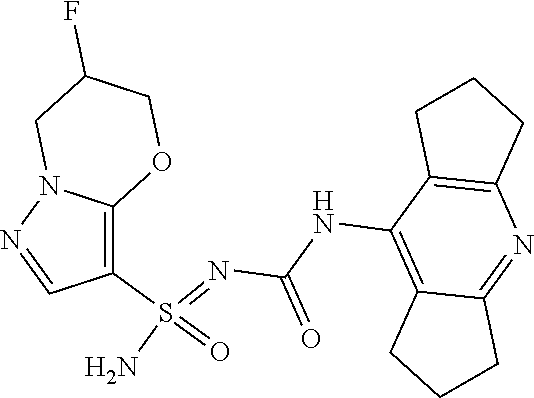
C(NC1=C2C(=NC3=C1CCC3)CCC2)(N=S(N)(=O)C1=C2N(N=C1)CC(F)CO2)=O
